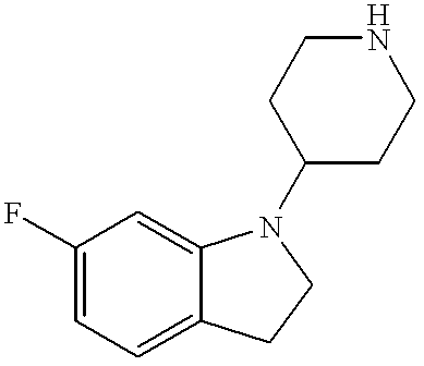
C1(F)=CC=C2C(=C1)N(C1CCNCC1)CC2
